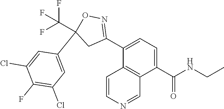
C1(C(NCC)=O)=CC=C(C2=NOC(C3=CC(Cl)=C(F)C(Cl)=C3)(C(F)(F)F)C2)C2=C1C=NC=C2
